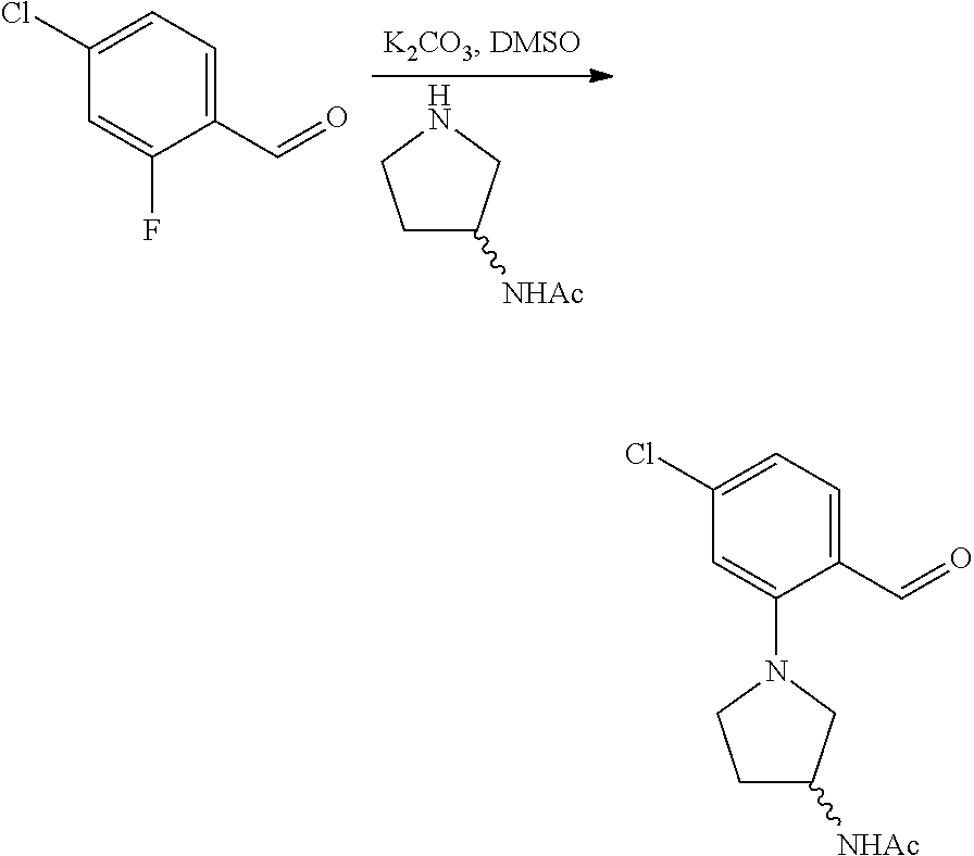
C1C([NHAc])CNC1.C1(Cl)=CC=C(C=O)C(F)=C1.C1(Cl)=CC=C(C=O)C(N2CCC([NHAc])C2)=C1
